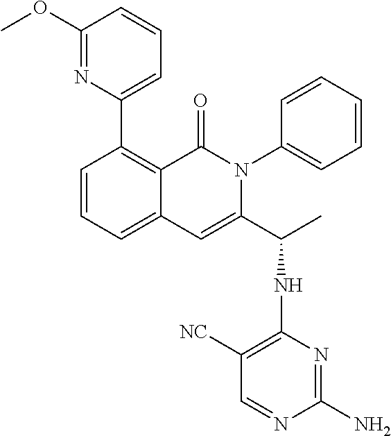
C1=CC=C2C(=C1C1=CC=CC(OC)=N1)C(=O)N(C1=CC=CC=C1)C(C(C)NC1=C([NC])C=NC(N)=N1)=C2
